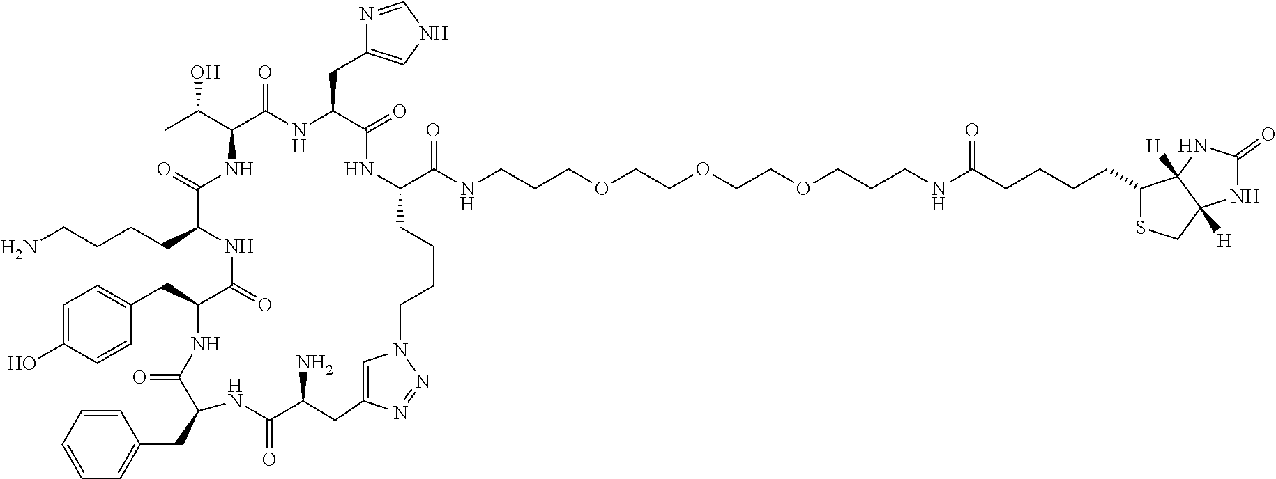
C1=CC=CC(CC2C(=O)NC(CC3=CC=C(O)C=C3)C(=O)NC(CCCCN)C(=O)NC(C(C)O)C(=O)NC(CC3=CNC=N3)C(=O)NC(C(NCCCOCCOCCOCCCNC(CCCCC3SCC4([H])C3([H])NC(=O)N4)=O)=O)CCCCN3C=C(CC(N)C(=O)N2)N=N3)=C1
